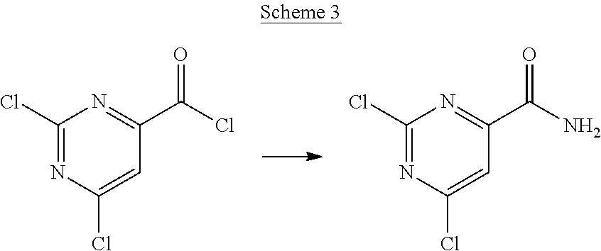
C1(Cl)=NC(Cl)=CC(C(Cl)=O)=N1.C1(Cl)=NC(Cl)=CC(C(N)=O)=N1
